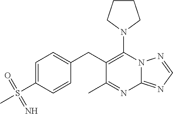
N12C(=NC=N1)N=C(C)C(CC1=CC=C(S(C)(=O)=N)C=C1)=C2N1CCCC1
